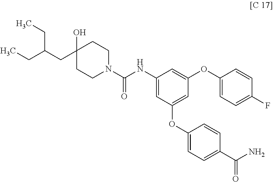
C1(O)(CC(CC)CC)CCN(C(NC2=CC(OC3=CC=C(C(N)=O)C=C3)=CC(OC3=CC=C(F)C=C3)=C2)=O)CC1
